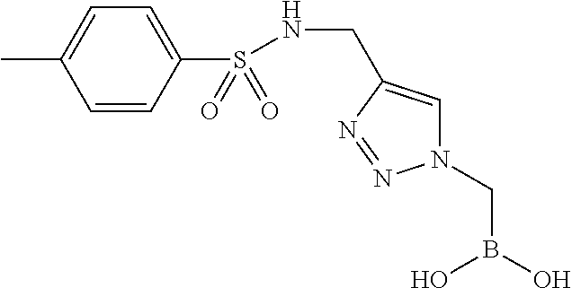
CC1=CC=C(S(NCC2=CN(CB(O)O)N=N2)(=O)=O)C=C1
